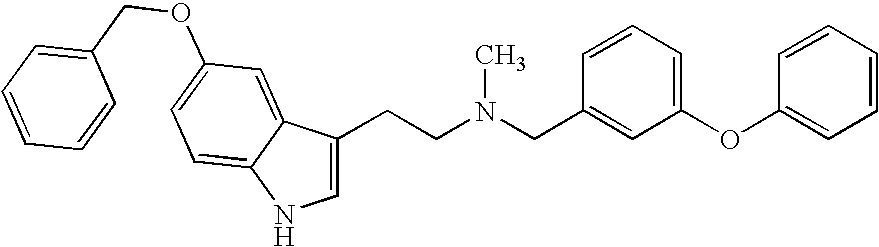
C1=C(CCN(CC2=CC(OC3=CC=CC=C3)=CC=C2)C)C2=CC(OCC3=CC=CC=C3)=CC=C2N1
